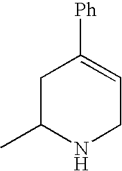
C1C(C)NCC=C1[Ph]
